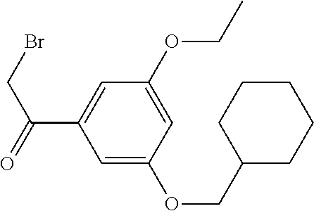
C1=C(OCC2CCCCC2)C=C(OCC)C=C1C(=O)CBr
